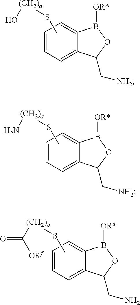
C1=CC=C2C(=C1)B([OR*])OC2C[NH2].S(C)[(CH2)a]O.C1=CC=C2C(=C1)B([OR*])OC2C[NH2].S(C)[(CH2)a]N.C1=CC=C2C(=C1)B([OR*])OC2CN.S(C)[(CH2)a]C(=O)[ORf]
